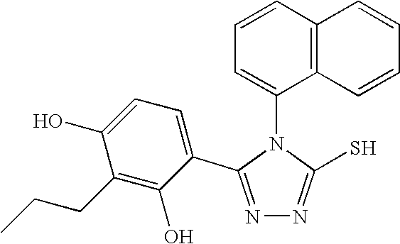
N1=C(C2=CC=C(O)C(CCC)=C2O)N(C2=CC=CC3=C2C=CC=C3)C(S)=N1
